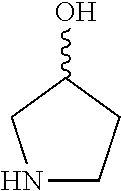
N1CCC(O)C1
